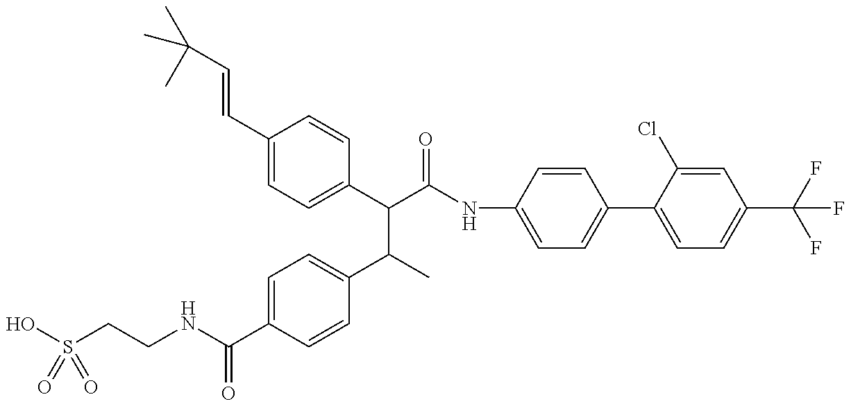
OS(CCNC(C1=CC=C(C(C(C(=O)NC2=CC=C(C3=CC=C(C(F)(F)F)C=C3Cl)C=C2)C2=CC=C(C=CC(C)(C)C)C=C2)C)C=C1)=O)(=O)=O
